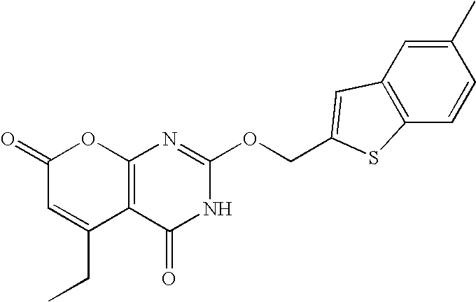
C12=C(C(=O)NC(OCC3=CC4=C(C=CC(C)=C4)S3)=N1)C(CC)=CC(=O)O2
